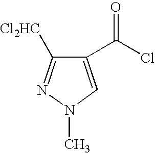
C1(C(Cl)=O)=CN(C)N=C1[Cl2HC]
